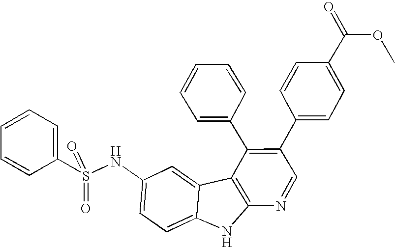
O=S(C1=CC=CC=C1)(=O)NC1=CC=C2C(=C1)C1=C(N2)N=CC(C2=CC=C(C(OC)=O)C=C2)=C1C1=CC=CC=C1
